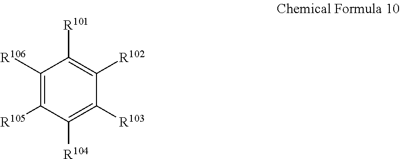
C1([R106])=C([R105])C([R104])=C([R103])C([R102])=C1[R101]
